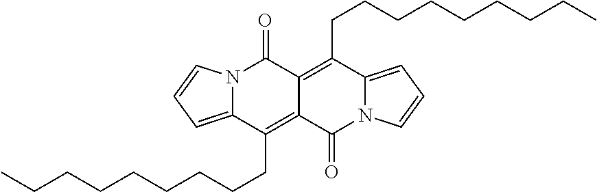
N12C(=CC=C1)C(CCCCCCCCC)=C1C(=C(CCCCCCCCC)C3=CC=CN3C1=O)C2=O
